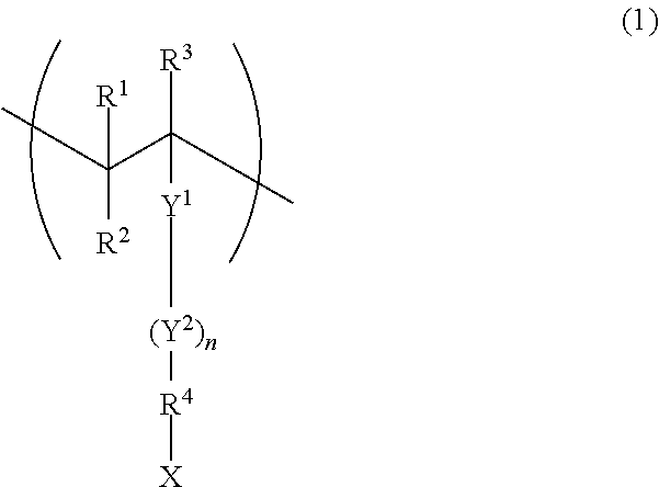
CC(C(C)([R3])[Y1][(Y2)n][R4][X])([R2])[R1]
